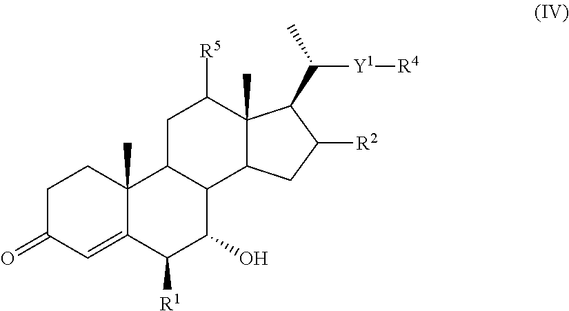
C1C(=O)C=C2C(C)(C1)C1C(C(O)C2[R1])C2C(C)(C([R5])C1)C(C(C)[Y1][R4])C([R2])C2
